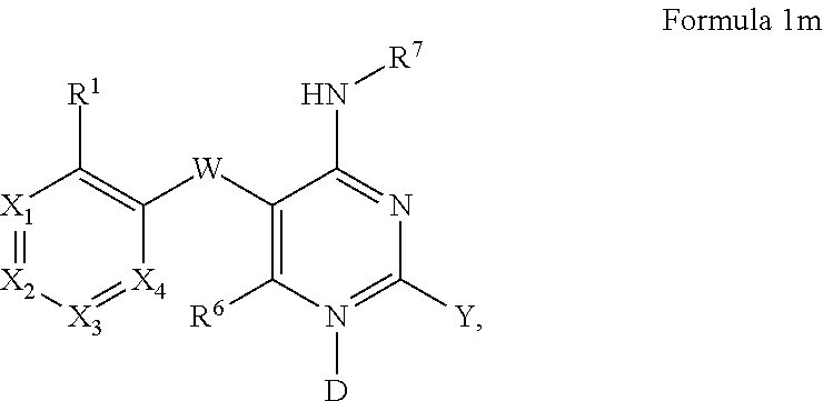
[X1]1=[X2][X3]=[X4]C([W]C2=C([R6])N([D])=C([Y])N=C2N[R7])=C1[R1]
